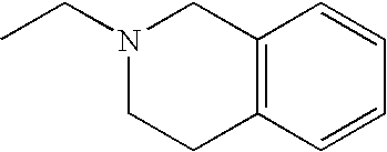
C1N(CC)CCC2=C1C=CC=C2
